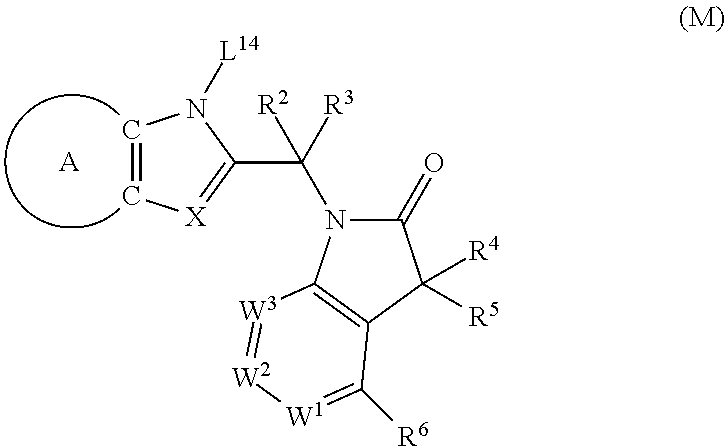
[A].C1=C[X]=C(C([R3])(N2C(=O)C([R4])([R5])C3=C2[W3]=[W2][W1]=C3[R6])[R2])N1[L14]
